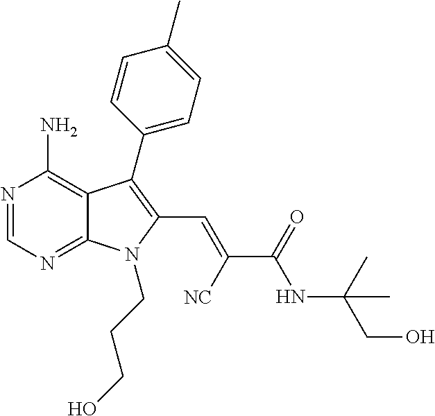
N1=CN=C2C(=C1N)C(C1=CC=C(C)C=C1)=C(C=C(C(=O)NC(CO)(C)C)[NC])N2CCCO
